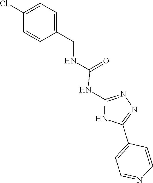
N1=C(NC(NCC2=CC=C(Cl)C=C2)=O)NC(C2=CC=NC=C2)=N1
